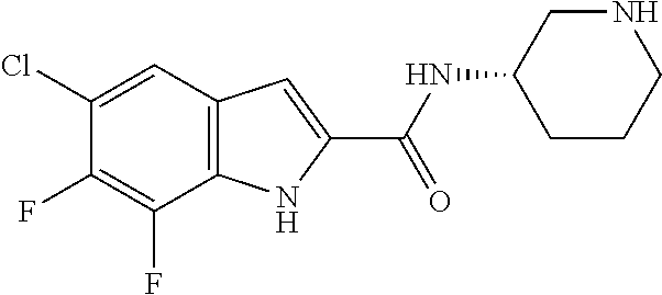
C12=C(C=C(Cl)C(F)=C1F)C=C(C(NC1CNCCC1)=O)N2
